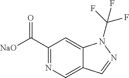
C1(C([NaO])=O)=NC=C2C(=C1)N(C(F)(F)F)N=C2
